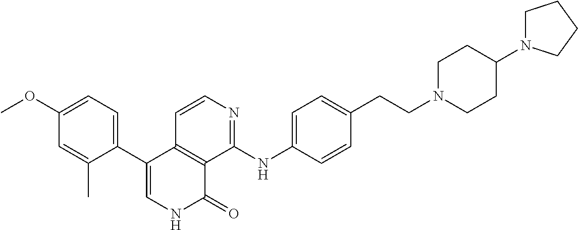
C1=CC2=C(C(NC3=CC=C(CCN4CCC(N5CCCC5)CC4)C=C3)=N1)C(=O)NC=C2C1=CC=C(OC)C=C1C
